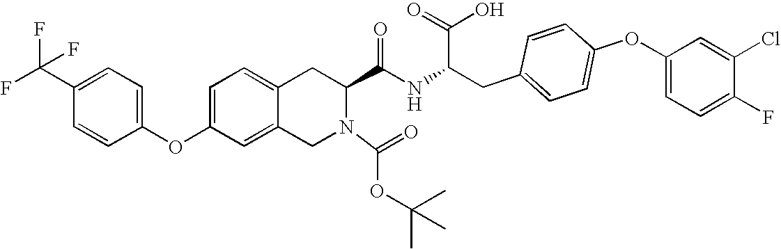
C12=CC=C(OC3=CC=C(C(F)(F)F)C=C3)C=C1CN(C(=O)OC(C)(C)C)C(C(NC(CC1=CC=C(OC3=CC=C(F)C(Cl)=C3)C=C1)C(=O)O)=O)C2
